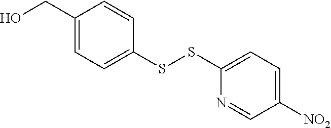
C1(CO)=CC=C(SSC2=CC=C([NO2])C=N2)C=C1
